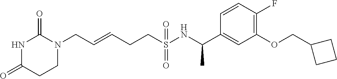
C(=CCCS(NC(C1=CC(OCC2CCC2)=C(F)C=C1)C)(=O)=O)CN1C(=O)NC(=O)CC1
